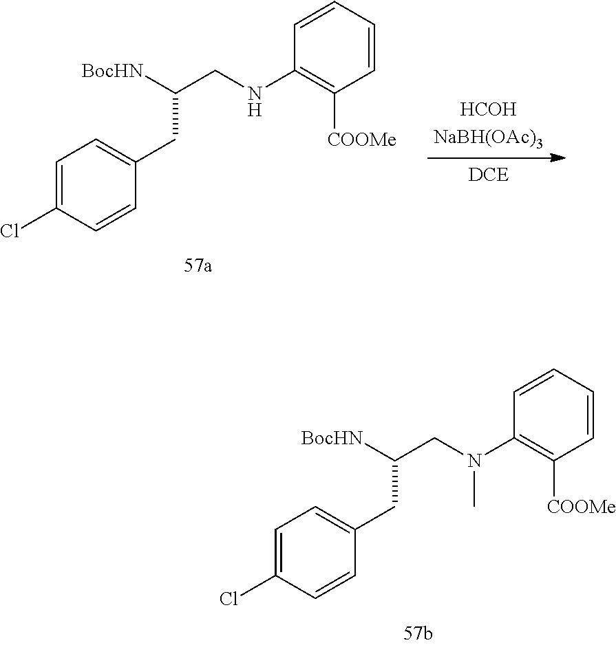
C1=C(Cl)C=CC(CC(CN(C2=C([COOMe])C=CC=C2)C)[BocHN])=C1.C1=C(Cl)C=CC(CC(CNC2=C([COOMe])C=CC=C2)[BocHN])=C1
